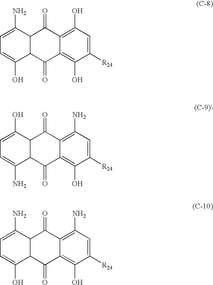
C12=C(O)C=C([R24])C(O)=C1C(=O)C1C(C2=O)C(N)=CC=C1O.C12=C(N)C=C([R24])C(O)=C1C(=O)C1C(C2=O)C(O)=CC=C1N.C12=C(N)C=C([R24])C(O)=C1C(=O)C1C(C2=O)C(N)=CC=C1O
